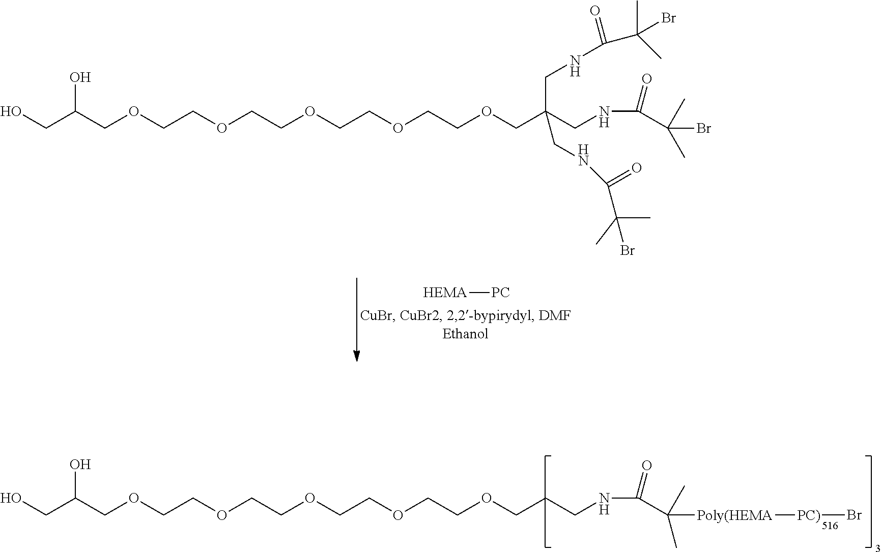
OCC(COCCOCCOCCOCCOCCCNC(C([Poly(HEMA][PC)]Br)(C)C)=O)O.[HEMA][PC].OCC(COCCOCCOCCOCCOCC(CNC(C(Br)(C)C)=O)(CNC(C(Br)(C)C)=O)CNC(C(C)(C)Br)=O)O
